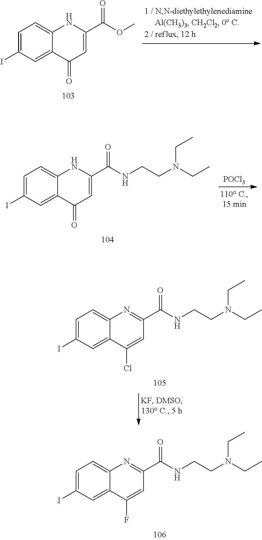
C1=C(I)C=C2C(=C1)NC(C(=O)OC)=CC2=O.[POCl3].C1=C(I)C=C2C(=C1)NC(C(=O)NCCN(CC)CC)=CC2=O.C1=C(I)C=C2C(=C1)N=C(C(=O)NCCN(CC)CC)C=C2Cl.C1=C(I)C=C2C(=C1)N=C(C(=O)NCCN(CC)CC)C=C2F
